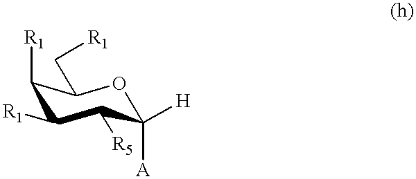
O1C([H])([A])C([R5])C([R1])C([R1])C1C[R1]
